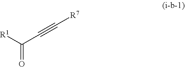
[R1]C(=O)C#C[R7]
